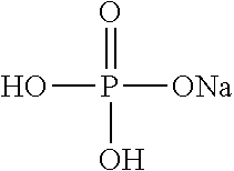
OP(=O)(O)[ONa]
